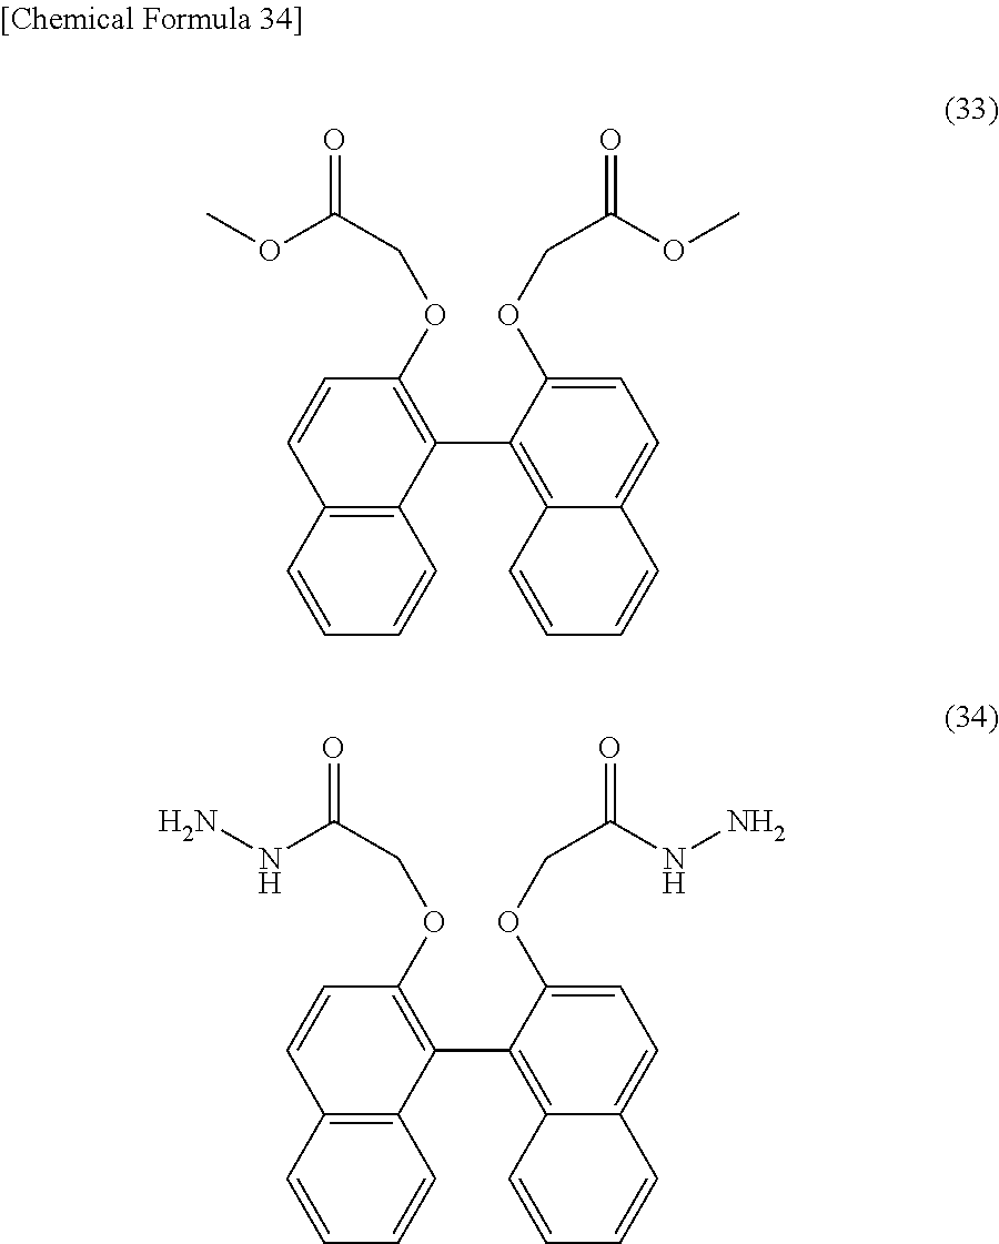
C12=C(C=CC=C1)C=CC(OCC(OC)=O)=C2C1=C2C(=CC=C1OCC(OC)=O)C=CC=C2.C12=C(C=CC=C1)C=CC(OCC(NN)=O)=C2C1=C2C(=CC=C1OCC(NN)=O)C=CC=C2
